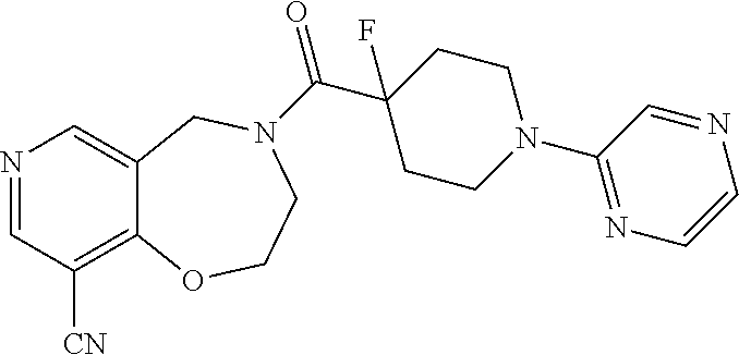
N1=CC([CN])=C2C(=C1)CN(C(C1(F)CCN(C3=NC=CN=C3)CC1)=O)CCO2
